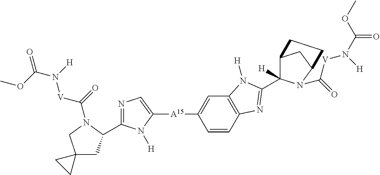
C12C([H])(C3=NC4=C(C=C([A15]C5=CN=C(C6CC7(CN6C(=O)[V]N(C(OC)=O)[H])CC7)N5[H])C=C4)N3[H])N(C(=O)[V]N([H])C(=O)OC)C(C1)CC2
